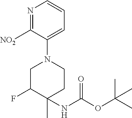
N1=C([NO2])C(N2CC(F)C(C)(NC(OC(C)(C)C)=O)CC2)=CC=C1
